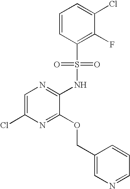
C1=C(Cl)N=C(OCC2=CN=CC=C2)C(NS(C2=C(F)C(Cl)=CC=C2)(=O)=O)=N1
